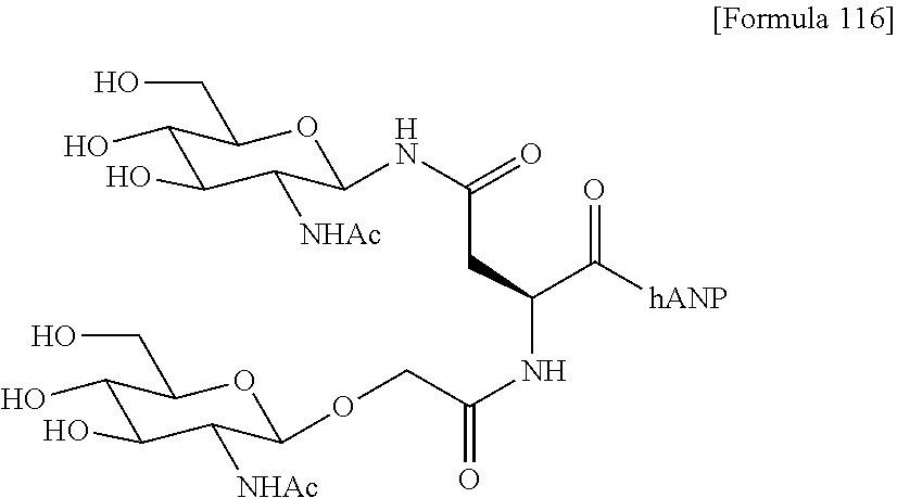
C1(O)C(O)C([NHAc])C(NC(=O)CC(C([hANP])=O)NC(COC2C([NHAc])C(O)C(O)C(CO)O2)=O)OC1CO
